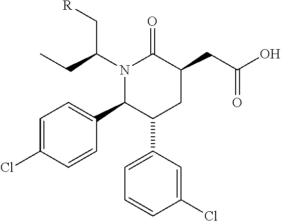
N1(C(CC)C[R])C(C2=CC=C(Cl)C=C2)C(C2=CC=CC(Cl)=C2)CC(CC(=O)O)C1=O
